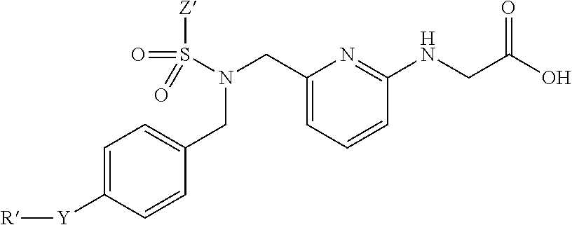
[R][Y]C1=CC=C(CN(CC2=CC=CC(NCC(O)=O)=N2)S(=O)([Z])=O)C=C1
